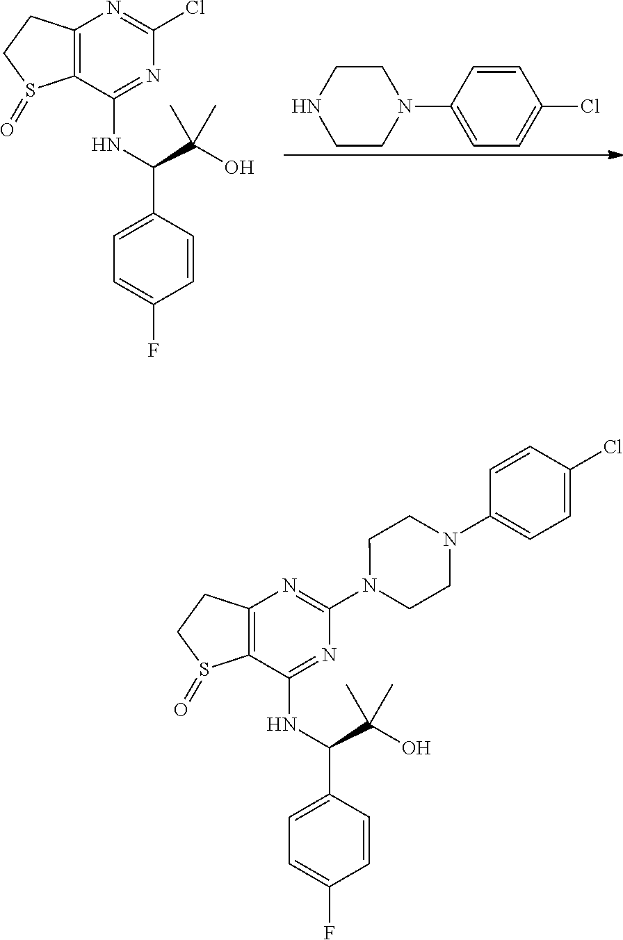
C1CN(C2=CC=C(Cl)C=C2)CCN1.C12=C(C(NC(C(O)(C)C)C3=CC=C(F)C=C3)=NC(Cl)=N1)S(=O)CC2.C12=C(C(NC(C(O)(C)C)C3=CC=C(F)C=C3)=NC(N3CCN(C4=CC=C(Cl)C=C4)CC3)=N1)S(=O)CC2
